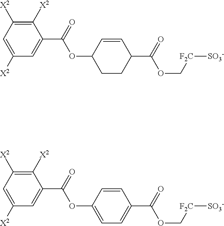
C1=C([X2])C=C(C(=O)OC2CCC(C(OC[F2C][SO3-])=O)C=C2)C([X2])=C1[X2].C1=C([X2])C=C(C(=O)OC2=CC=C(C(OC[F2C][SO3-])=O)C=C2)C([X2])=C1[X2]
